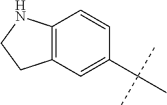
C1(C(C)(C)C)=CC2=C(C=C1)NCC2
